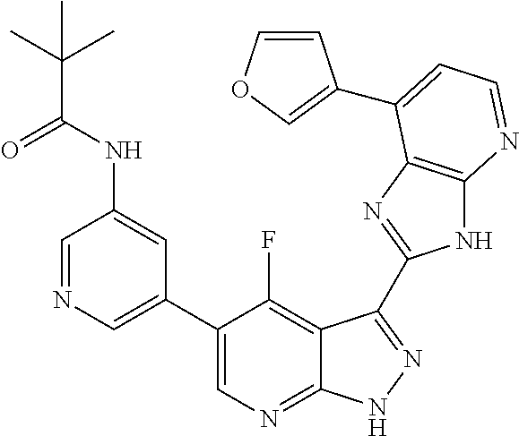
C1=NC=C(C2=CN=C3C(=C2F)C(C2=NC4=C(N2)N=CC=C4C2=COC=C2)=NN3)C=C1NC(C(C)(C)C)=O
